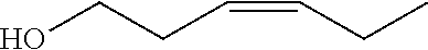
OCCC=CCC
